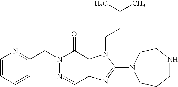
C1=CC(CN2N=CC3=C(C2=O)N(CC=C(C)C)C(N2CCNCCC2)=N3)=NC=C1
